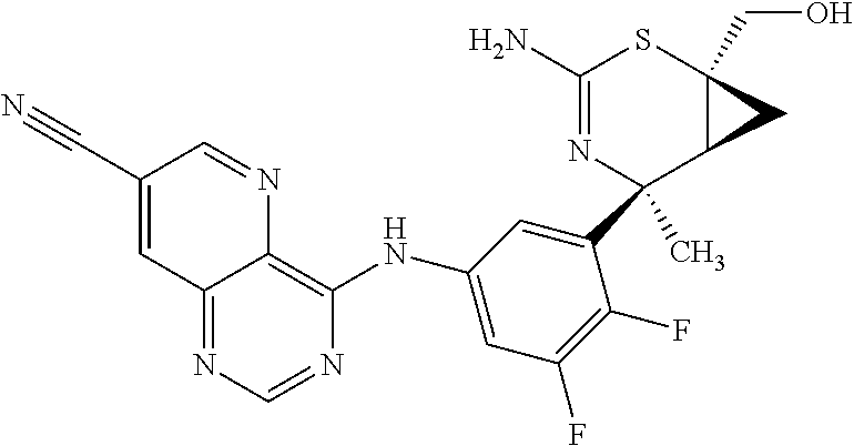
C12=NC=NC(NC3=CC(F)=C(F)C(C4(C)N=C(N)SC5(CO)C4C5)=C3)=C1N=CC(C#N)=C2
